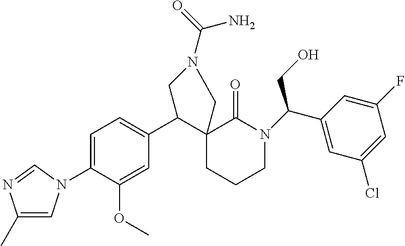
C1=C(N2C=C(C)N=C2)C(OC)=CC(C2C3(CCCN(C(CO)C4=CC(Cl)=CC(F)=C4)C3=O)CN(C(=O)N)C2)=C1
